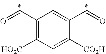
C(C1=C([HO2C])C=C([CO2H])C(C=O)=C1)=O
